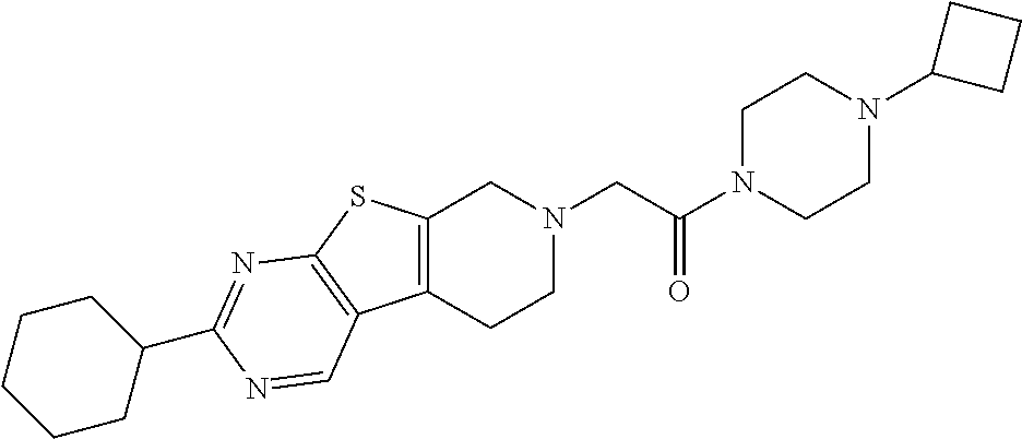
C1N(C(CN2CC3=C(CC2)C2=C(S3)N=C(C3CCCCC3)N=C2)=O)CCN(C2CCC2)C1
